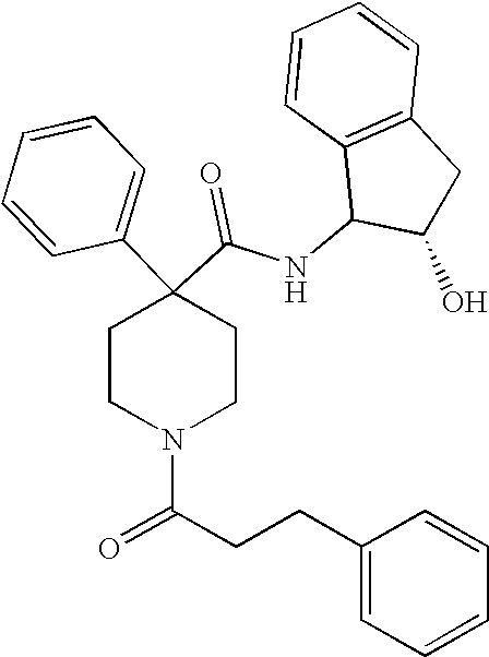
N(C(C1(C2=CC=CC=C2)CCN(C(CCC2=CC=CC=C2)=O)CC1)=O)C1C(O)CC2=C1C=CC=C2
